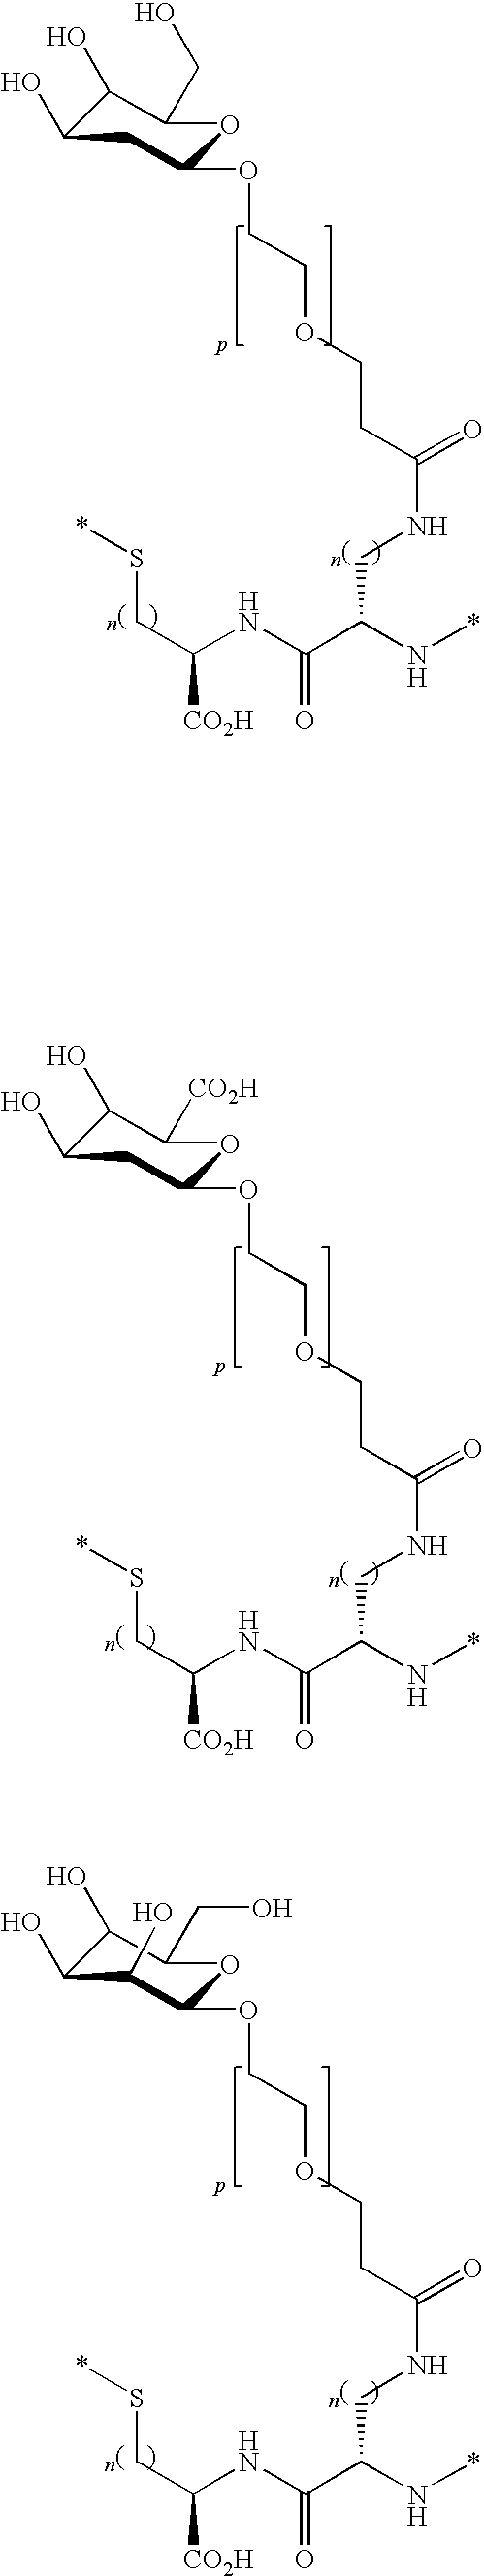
O(C1CC(O)C(O)C(CO)O1)CCOCCC(=O)NCC(N*)C(NC(CS*)[CO2H])=O.O(C1CC(O)C(O)C([CO2H])O1)CCOCCC(=O)NCC(N*)C(NC(CS*)[CO2H])=O.C(N*)(C(NC(CS*)[CO2H])=O)CNC(=O)CCOCCOC1C(O)C(O)C(O)C(CO)O1
